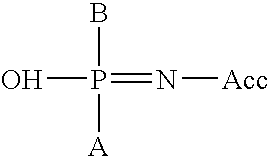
OP(=N[Acc])(B)[A]
